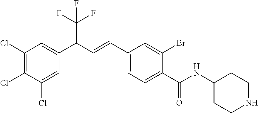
C1(C(=O)NC2CCNCC2)=CC=C(C=CC(C2=CC(Cl)=C(Cl)C(Cl)=C2)C(F)(F)F)C=C1Br
